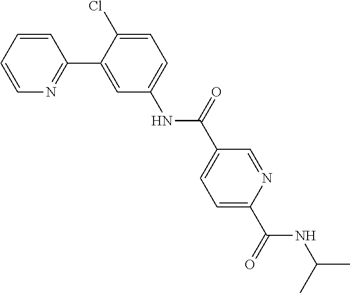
N1=C(C2=CC(NC(=O)C3=CC=C(C(NC(C)C)=O)N=C3)=CC=C2Cl)C=CC=C1
